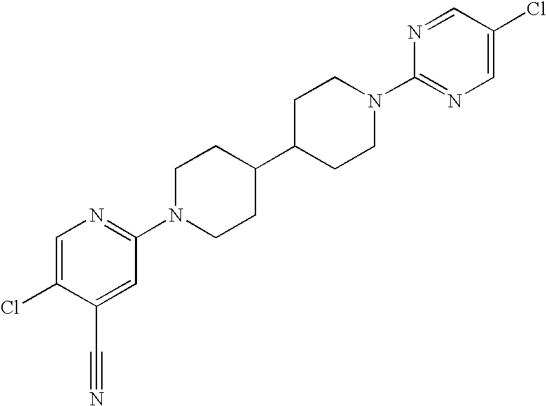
C1=C(Cl)C(C#N)=CC(N2CCC(C3CCN(C4=NC=C(Cl)C=N4)CC3)CC2)=N1
